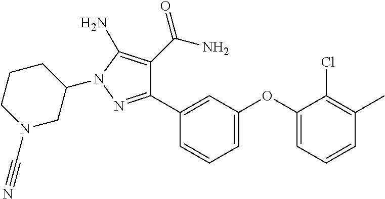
C1(C2=CC(OC3=CC=CC(C)=C3Cl)=CC=C2)=NN(C2CCCN(C#N)C2)C(N)=C1C(N)=O
